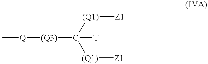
[(Q3)](C([(Q1)][Z1])([(Q1)][Z1])[T])[Q]C
